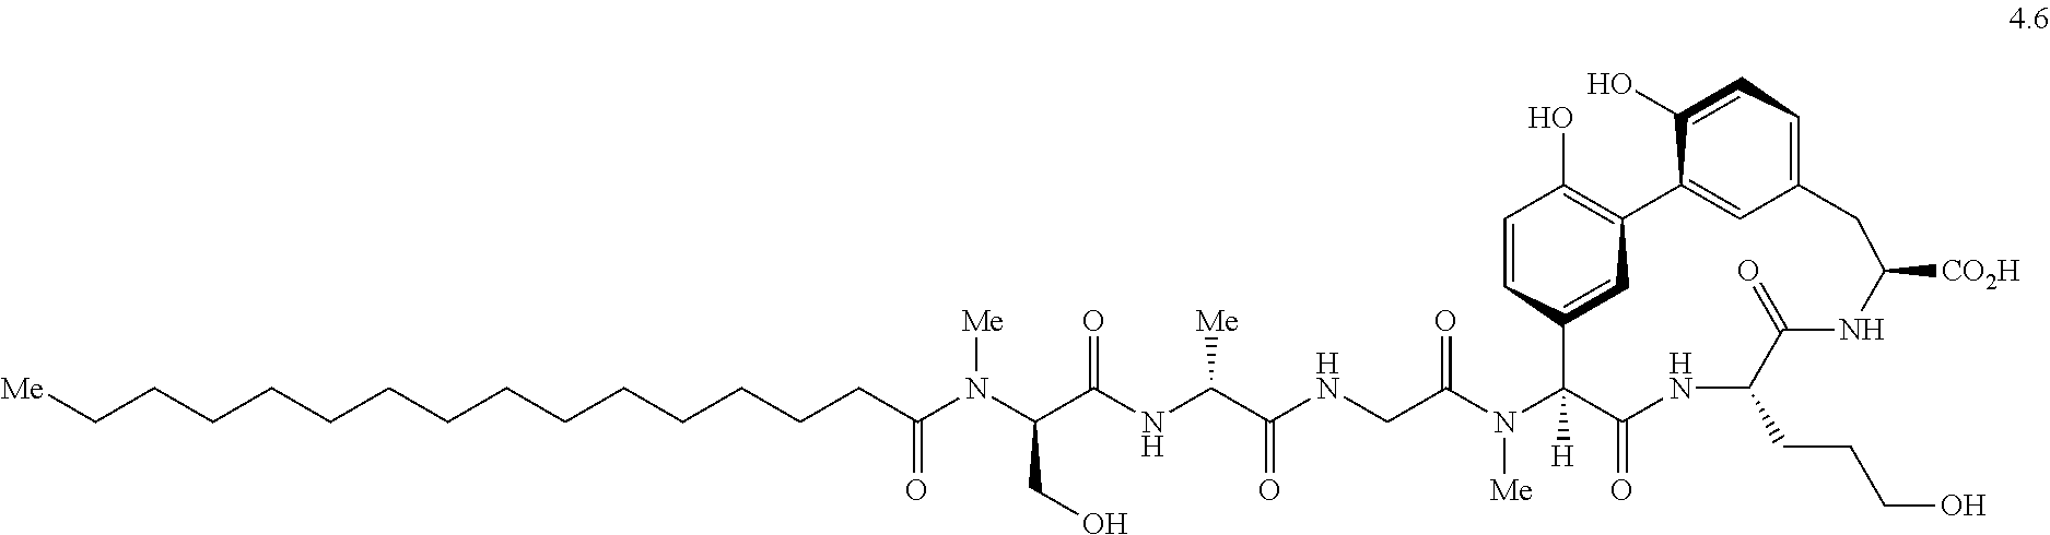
C1=CC2=CC(=C1O)C1=CC(=CC=C1O)CC([CO2H])NC(=O)C(CCCO)NC(=O)C2(N(C(CNC(C(NC(C(N(C(CCCCCCCCCCCCCC[Me])=O)[Me])CO)=O)[Me])=O)=O)[Me])[H]
